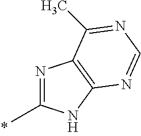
N1=C(C)NC2=C1C(C)=NC=N2
